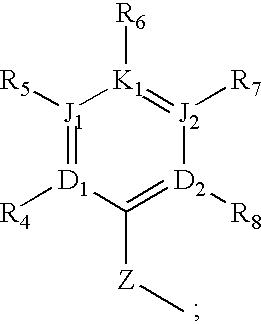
[J1]1([R5])=[D1]([R4])C([Z]C)=[D2]([R8])[J2]([R7])=[K1]1[R6]
